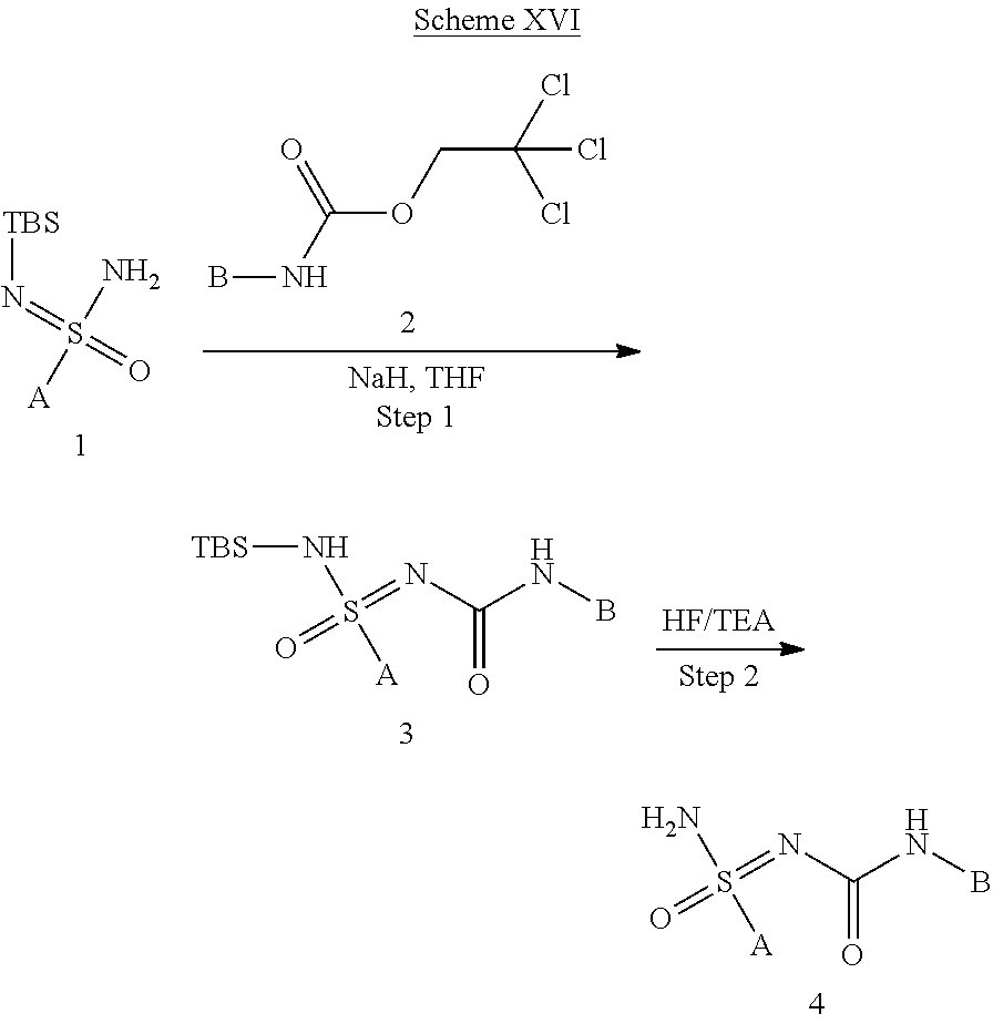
C(OCC(Cl)(Cl)Cl)(NB)=O.S([A])(N)(=N[TBS])=O.O=S(=NC(NB)=O)(N[TBS])[A].O=S(=NC(NB)=O)(N)[A]
